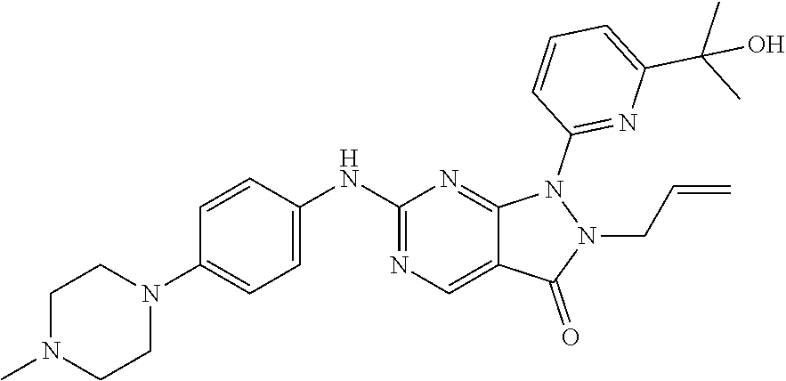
C1=CC(NC2=NC=C3C(=N2)N(C2=NC(C(C)(C)O)=CC=C2)N(CC=C)C3=O)=CC=C1N1CCN(C)CC1
